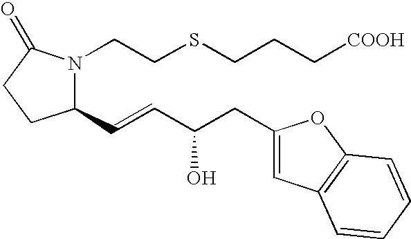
C1(C=CC(CC2=CC3=C(O2)C=CC=C3)O)N(CCSCCC[COOH])C(=O)CC1
